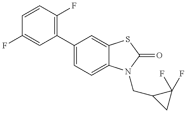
C1(F)=CC(C2=CC=C3C(=C2)SC(=O)N3CC2CC2(F)F)=C(F)C=C1
